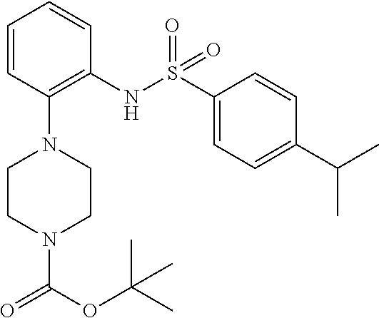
O=C(N1CCN(C2=C(NS(=O)(C3=CC=C(C(C)C)C=C3)=O)C=CC=C2)CC1)OC(C)(C)C
